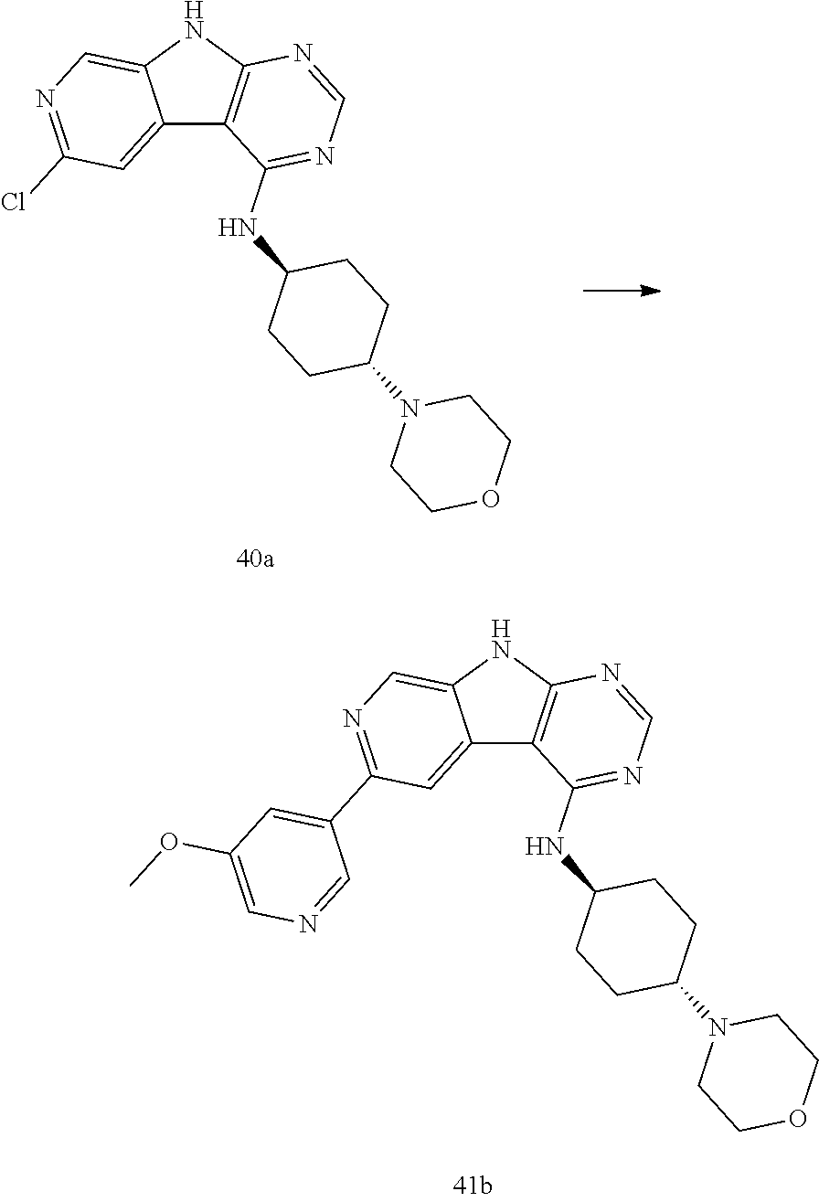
N1(C2CCC(NC3=NC=NC4=C3C3=CC(C5=CC(OC)=CN=C5)=NC=C3N4)CC2)CCOCC1.N1(C2CCC(NC3=NC=NC4=C3C3=CC(Cl)=NC=C3N4)CC2)CCOCC1
